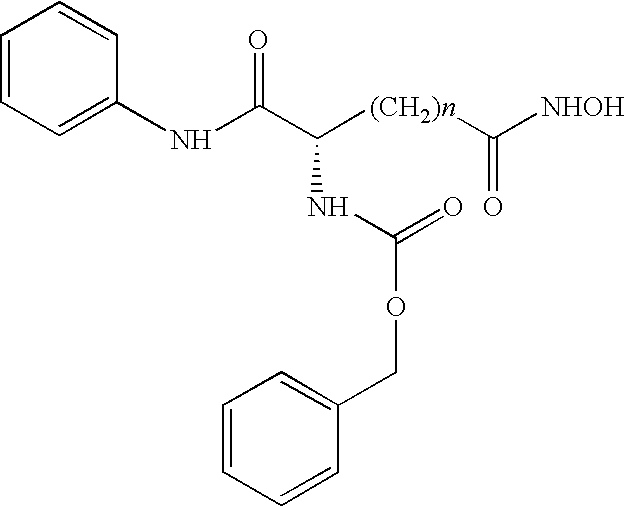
C1(NC(C([(CH2)n]C([NHOH])=O)NC(OCC2=CC=CC=C2)=O)=O)=CC=CC=C1
